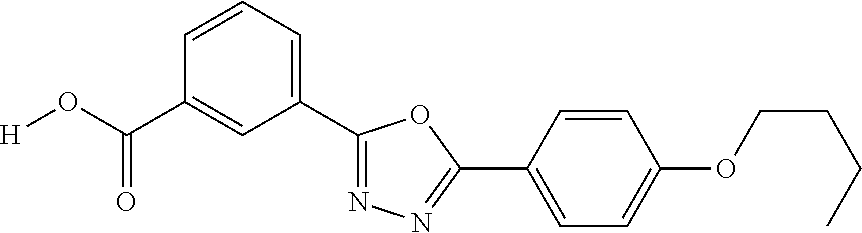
[H]OC(=O)C1=CC(C2=NN=C(C3=CC=C(OCCCC)C=C3)O2)=CC=C1
